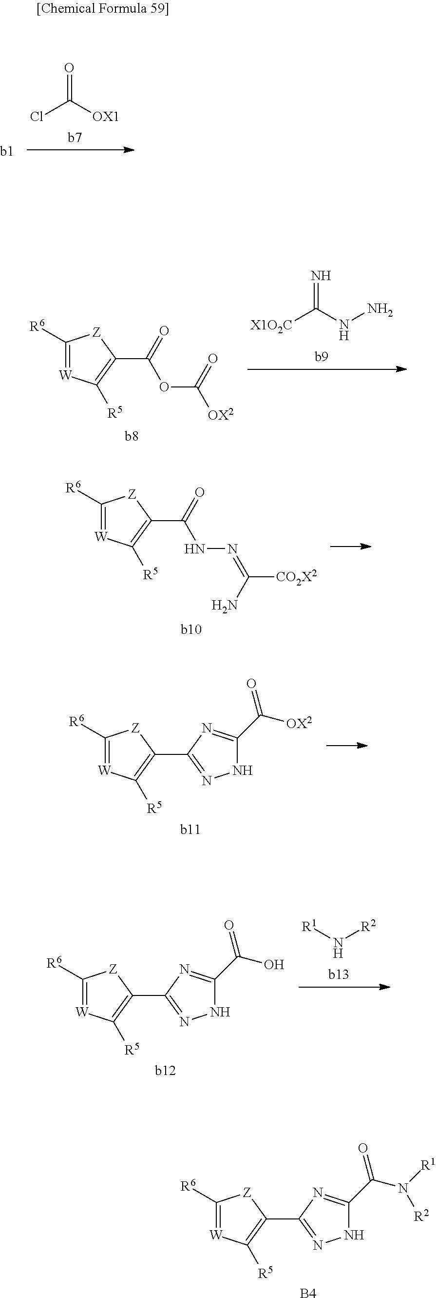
O=C([OX1])Cl.N=C(NN)[X1O2C].C1([R6])=[W]C([R5])=C(C(OC([OX2])=O)=O)[Z]1.C1([R6])=[W]C([R5])=C(C(NN=C([CO2X2])N)=O)[Z]1.C1([R6])=[W]C([R5])=C(C2=NNC(C(=O)[OX2])=N2)[Z]1.[b11].N([R2])[R1].C1([R6])=[W]C([R5])=C(C2=NNC(C(=O)O)=N2)[Z]1.[b12].C1([R6])=[W]C([R5])=C(C2=NNC(C(=O)N([R1])[R2])=N2)[Z]1.[B4]
